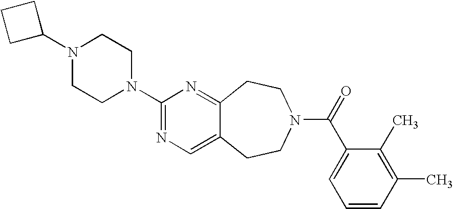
C1C(N2CCN(C3=NC=C4C(=N3)CCN(C(=O)C3=CC=CC(C)=C3C)CC4)CC2)CC1
